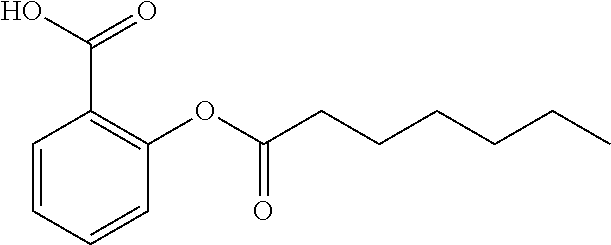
C1=CC=CC(OC(CCCCCC)=O)=C1C(O)=O
